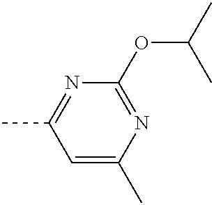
C1=C(C)N=C(OC(C)C)N=C1C
